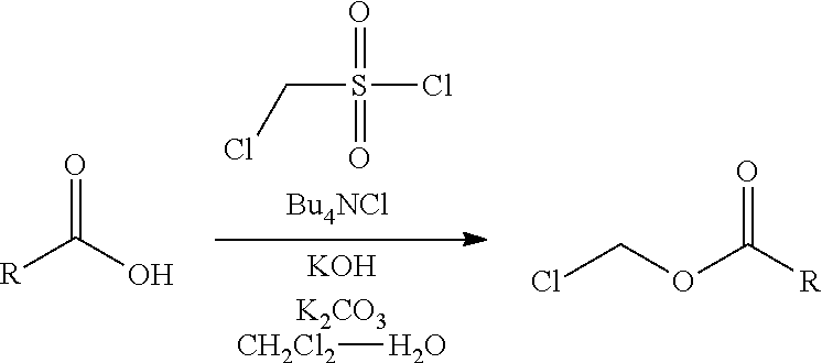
C(S(Cl)(=O)=O)Cl.[CH2Cl2]O.[R]C(O)=O.ClCOC([R])=O
